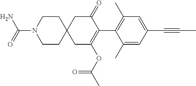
C1(C)=CC(C#CC)=CC(C)=C1C1=C(OC(C)=O)CC2(CC1=O)CCN(C(=O)N)CC2
